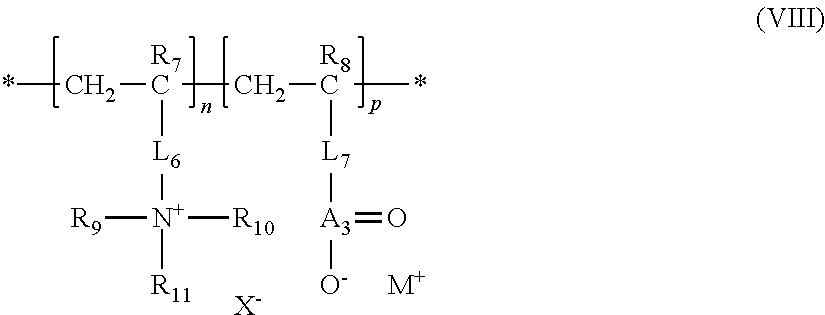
*C[R7C]([L6][N+]([R11])([R10])[R9])C[R8C](*)[L7][A3](=O)[O-].[X-].[M+]
